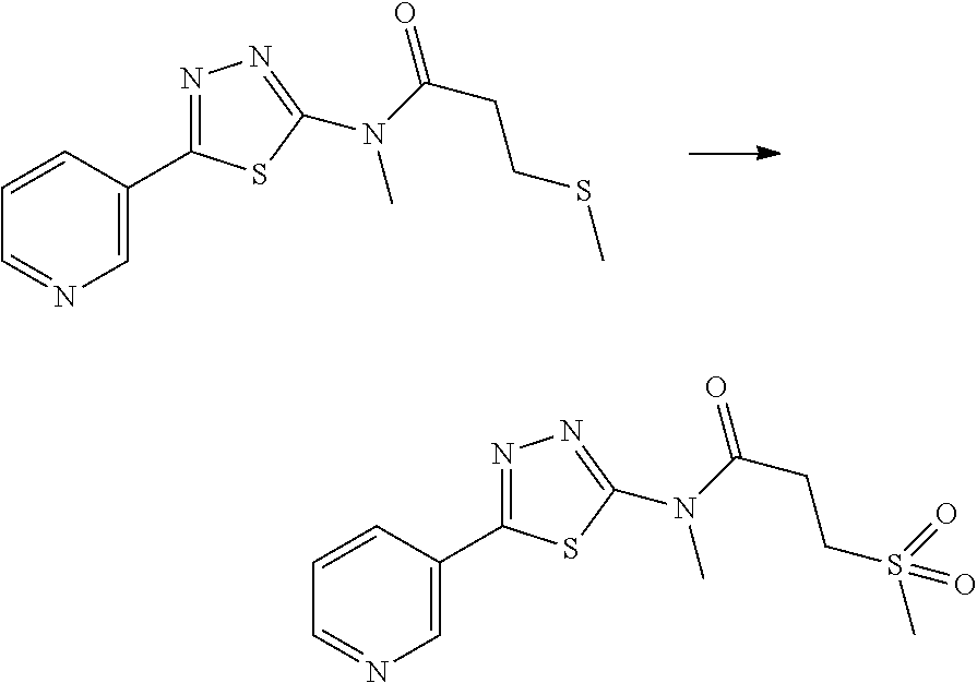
C1=NC=C(C2=NN=C(N(C)C(CCSC)=O)S2)C=C1.C1=NC=C(C2=NN=C(N(C)C(CCS(C)(=O)=O)=O)S2)C=C1
